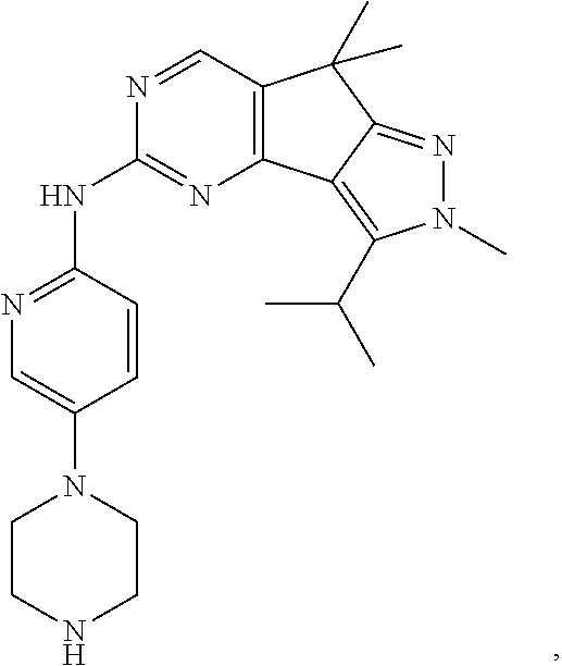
C12=C(C3=C(C(C)C)N(C)N=C3C1(C)C)N=C(NC1=NC=C(N3CCNCC3)C=C1)N=C2
